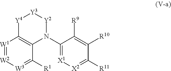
[W1]1=[W2][W3]=C([R1])C2=C1[Y4][Y3][Y2]N2C1=[X1][X2]=C([R11])C([R10])=C1[R9]
